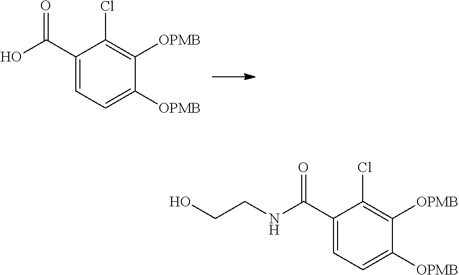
C1(C(O)=O)=CC=C([OPMB])C([OPMB])=C1Cl.C1(C(NCCO)=O)=CC=C([OPMB])C([OPMB])=C1Cl
